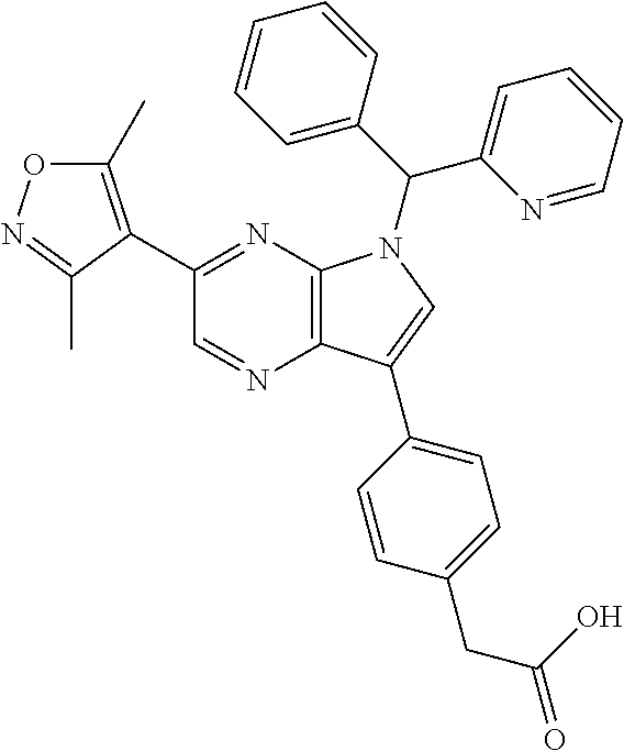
C12=C(N=C(C3=C(C)ON=C3C)C=N1)N(C(C1=CC=CC=N1)C1=CC=CC=C1)C=C2C1=CC=C(CC(=O)O)C=C1
